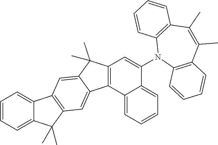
C12=CC=CC=C1C(C)(C)C1=C2C=C2C(C)(C)C3=C(C2=C1)C1=CC=CC=C1C(N1C2=C(C(C)=C(C)C4=C1C=CC=C4)C=CC=C2)=C3
